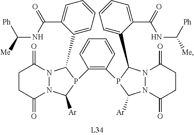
C1CC(=O)N2N(C1=O)C(C1=CC=CC=C1C(NC([Me])[Ph])=O)P(C1=C(P3C([Ar])N4C(=O)CCC(=O)N4C3C3=CC=CC=C3C(=O)NC([Me])[Ph])C=CC=C1)C2[Ar]
